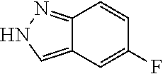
C12=CNN=C1C=CC(F)=C2
